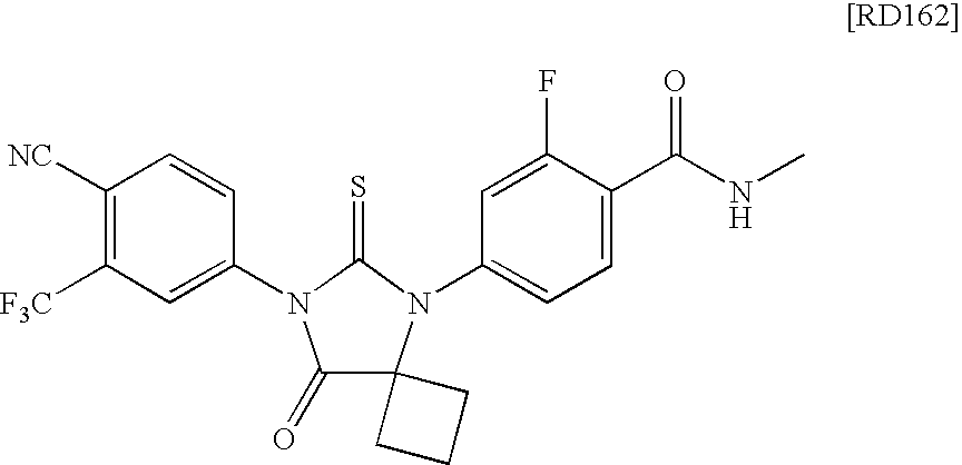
C1(=O)N(C2=CC([F3C])=C([NC])C=C2)C(=S)N(C2=CC=C(C(NC)=O)C(F)=C2)C12CCC2
